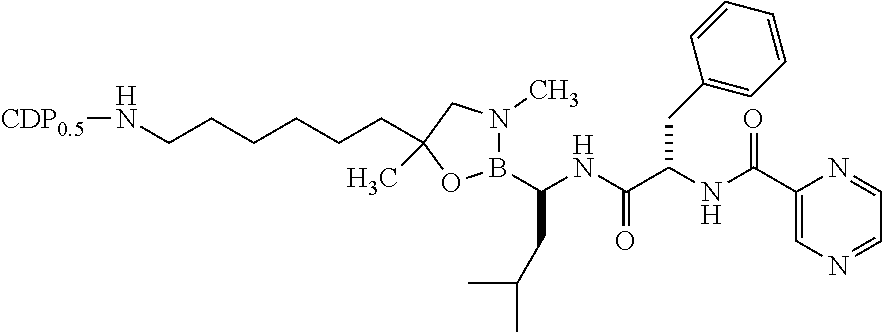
[CDP0.5]NCCCCCCC1(C)CN(C)B(C(NC(C(NC(C2=CN=CC=N2)=O)CC2=CC=CC=C2)=O)CC(C)C)O1
